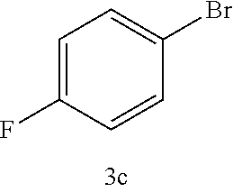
C1=C(F)C=CC(Br)=C1
